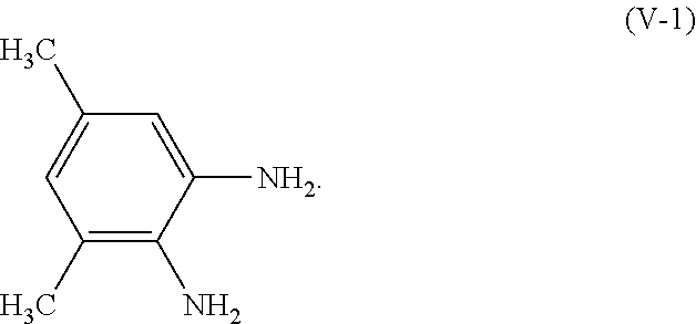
C1(C)=C(N)C([NH2])=CC(C)=C1
